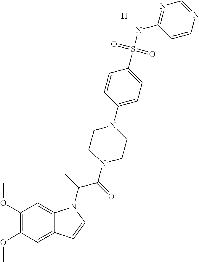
C1(OC)=C(OC)C=C2C(=C1)N(C(C(N1CCN(C3=CC=C(S(NC4=NC=NC=C4)(=O)=O)C=C3)CC1)=O)C)C=C2.[H]
